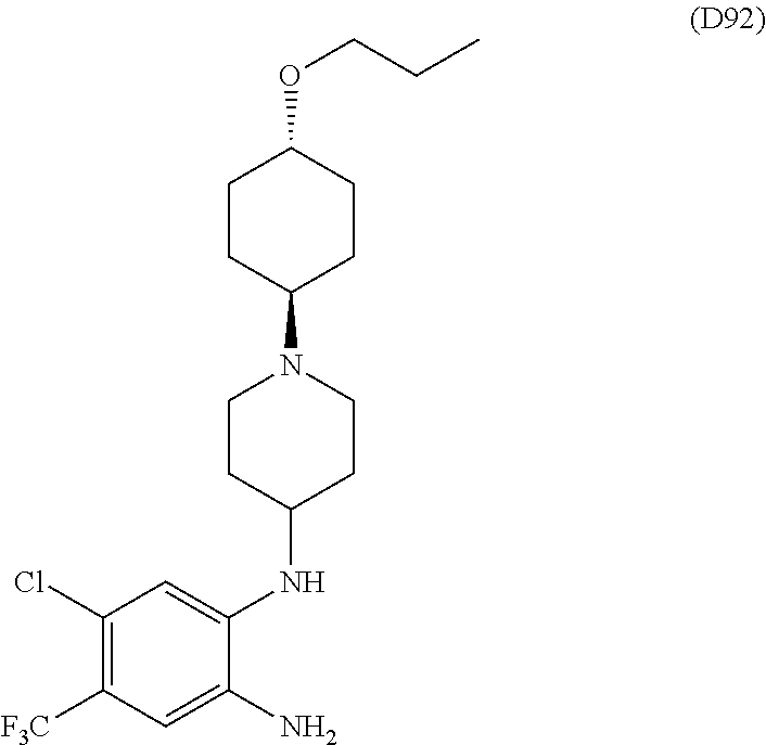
C1(Cl)=C([F3C])C=C(N)C(NC2CCN(C3CCC(OCCC)CC3)CC2)=C1
